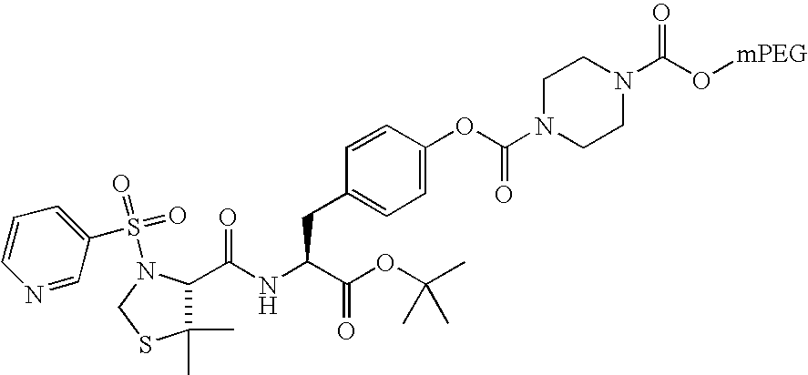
C1(S(=O)(=O)N2C(C(NC(C(OC(C)(C)C)=O)CC3=CC=C(OC(N4CCN(C(=O)O[mPEG])CC4)=O)C=C3)=O)C(C)(C)SC2)=CC=CN=C1
